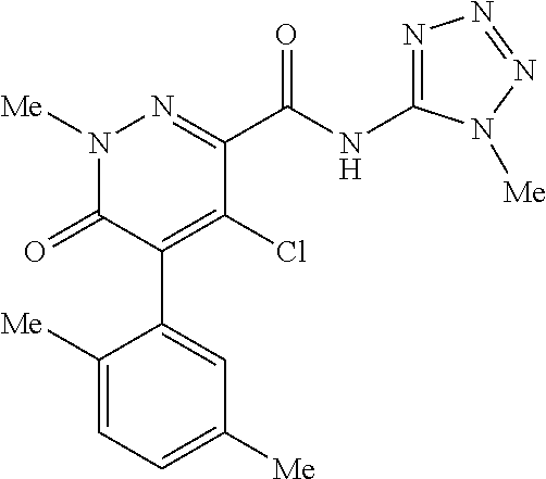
C1(C(NC2=NN=NN2[Me])=O)=NN([Me])C(=O)C(C2=CC([Me])=CC=C2[Me])=C1Cl
